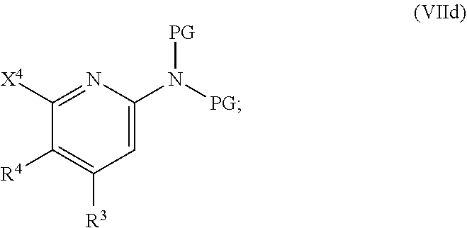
C1([X4])=NC(N([PG])[PG])=CC([R3])=C1[R4]
